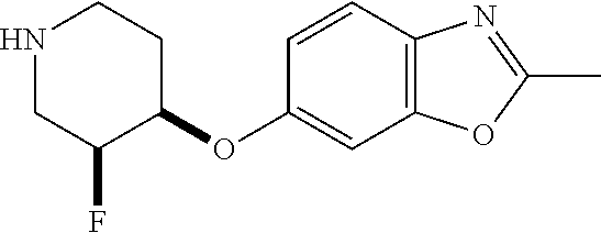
N1CC(F)C(OC2=CC3=C(C=C2)N=C(C)O3)CC1
